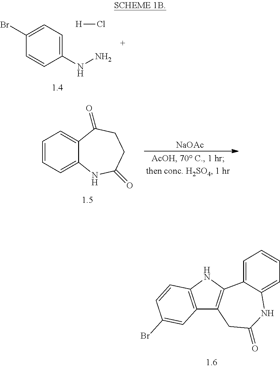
C12=C(NC3=C1CC(=O)NC1=CC=CC=C31)C=CC(Br)=C2.C1(NN)=CC=C(Br)C=C1.[H]Cl.C1=CC=C2C(=C1)C(=O)CCC(=O)N2.[NaOAc]
